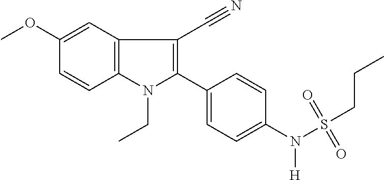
C12=C(C=C(OC)C=C1)C(C#N)=C(C1=CC=C(N(S(CCC)(=O)=O)[H])C=C1)N2CC
